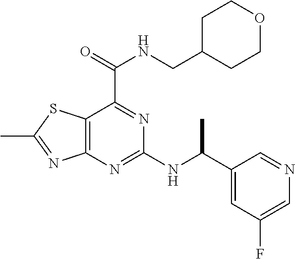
C12=C(N=C(NC(C3=CC(F)=CN=C3)C)N=C1C(=O)NCC1CCOCC1)N=C(C)S2
